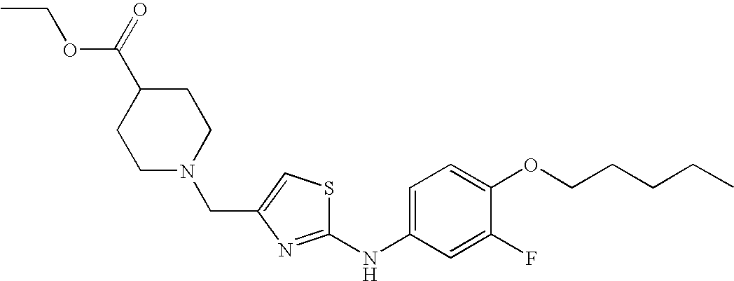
C(C1=CSC(NC2=CC=C(OCCCCC)C(F)=C2)=N1)N1CCC(C(OCC)=O)CC1
